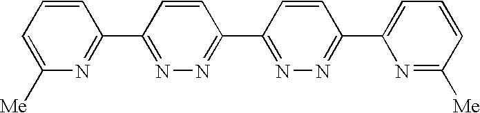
C1(C2=NN=C(C3=NC([Me])=CC=C3)C=C2)=NN=C(C2=CC=CC([Me])=N2)C=C1
